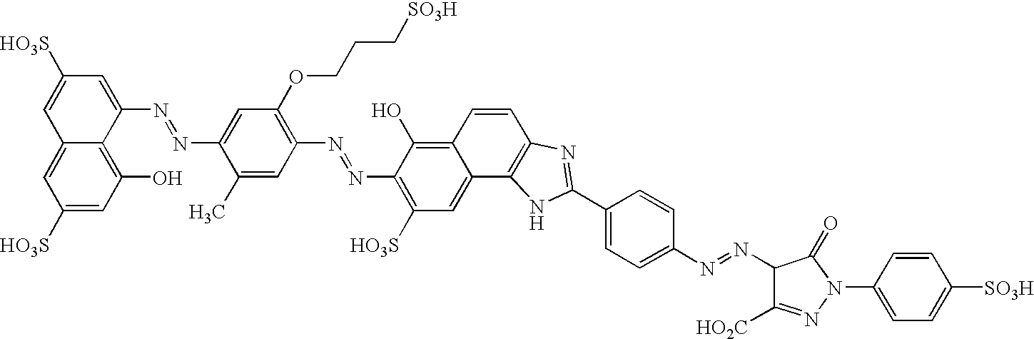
C12=C(O)C=C([HO3S])C=C1C=C([HO3S])C=C2N=NC1=CC(OCCC[SO3H])=C(N=NC2=C([HO3S])C=C3C(=C2O)C=CC2=C3NC(C3=CC=C(N=NC4C([HO2C])=NN(C5=CC=C([SO3H])C=C5)C4=O)C=C3)=N2)C=C1C
